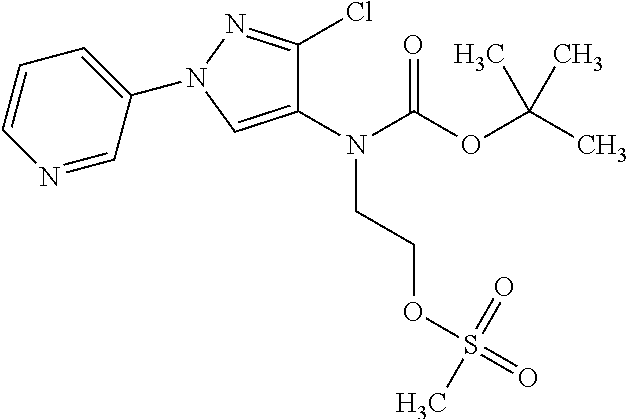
N(C(OC(C)(C)C)=O)(CCOS(=O)(=O)C)C1=CN(C2=CC=CN=C2)N=C1Cl
